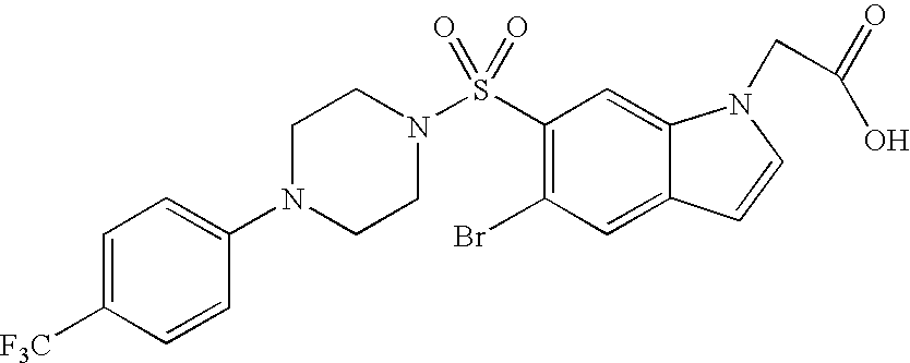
C1(Br)=C(S(N2CCN(C3=CC=C([F3C])C=C3)CC2)(=O)=O)C=C2C(=C1)C=CN2CC(=O)O
